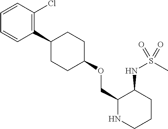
C1=CC(Cl)=C(C2CCC(OCC3NCCCC3NS(C)(=O)=O)CC2)C=C1
